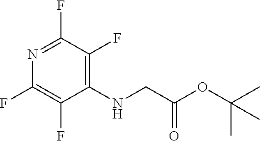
N1=C(F)C(F)=C(NCC(OC(C)(C)C)=O)C(F)=C1F
